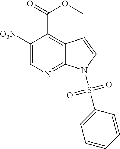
C1([O2N])=CN=C2C(=C1C(=O)OC)C=CN2S(C1=CC=CC=C1)(=O)=O
